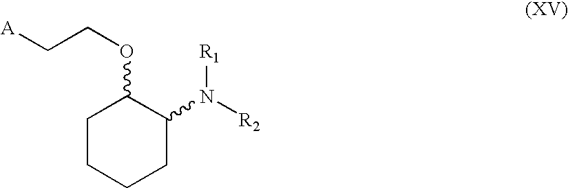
C1CCCC(N([R2])[R1])C1OCC[A]
